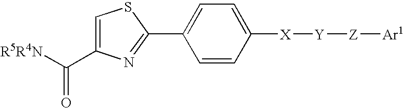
C1=C(C2=NC(C([R5R4N])=O)=CS2)C=CC([X][Y][Z][Ar1])=C1
